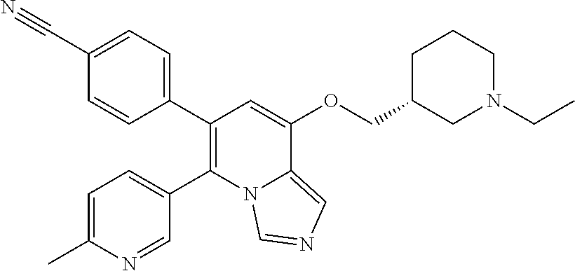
C1(C2=C(C3=CC=C(C)N=C3)N3C(=CN=C3)C(OCC3CN(CC)CCC3)=C2)=CC=C(C#N)C=C1
